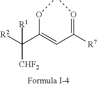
[R2]C(C(=CC([R7])=OC)OC)([R1])[CHF2]
